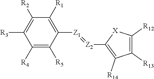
C1([R4])=C([R5])C([Z1]=[Z2]C2=C([R14])C([R13])=C([R12])[X]2)=C([R1])C([R2])=C1[R3]
